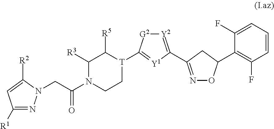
C1([R1])=NN(CC(N2CC[T](C3=[Y1]C(C4=NOC(C5=C(F)C=CC=C5F)C4)=[Y2][G2]3)C([R5])C2[R3])=O)C([R2])=C1
